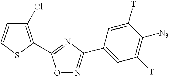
C1(C2=NC(C3=CC([T])=C([N3])C([T])=C3)=NO2)=C(Cl)C=CS1
